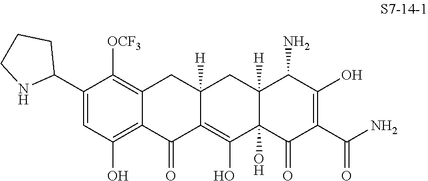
C1(C2CCCN2)=CC(O)=C2C(=C1[OCF3])CC1([H])C(=C(O)C3(O)C([H])(C1)C(N)C(O)=C(C(N)=O)C3=O)C2=O
